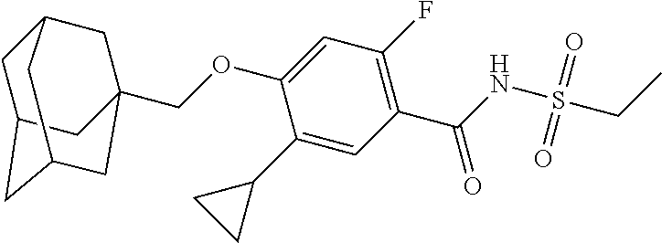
C(OC1=CC(F)=C(C(=O)NS(=O)(=O)CC)C=C1C1CC1)C12CC3CC(CC(C1)C3)C2
